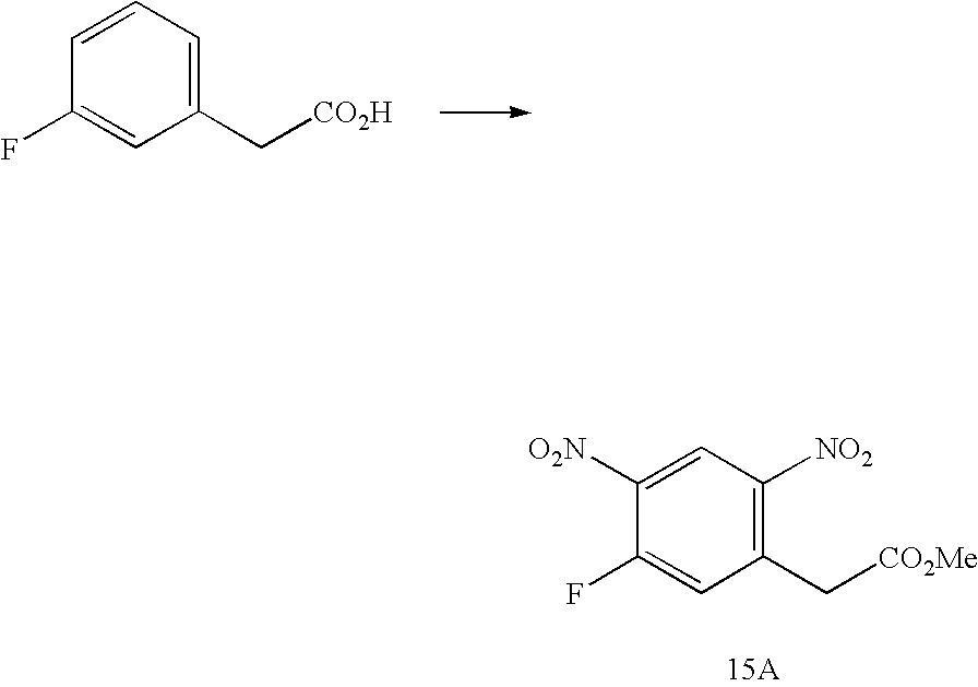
C1([O2N])=CC([NO2])=C(C[CO2Me])C=C1F.C1=CC=C(C[CO2H])C=C1F
